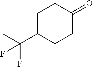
C1(=O)CCC(C(C)(F)F)CC1
